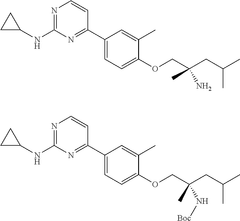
N1=C(NC2CC2)N=C(C2=CC=C(OCC(CC(C)C)(N)C)C(C)=C2)C=C1.N1=C(NC2CC2)N=C(C2=CC=C(OCC(CC(C)C)(N[Boc])C)C(C)=C2)C=C1
